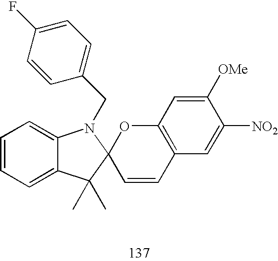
C1=CC(F)=CC=C1CN1C2=CC=CC=C2C(C)(C)C12C=CC1=C(O2)C=C([OMe])C([NO2])=C1
